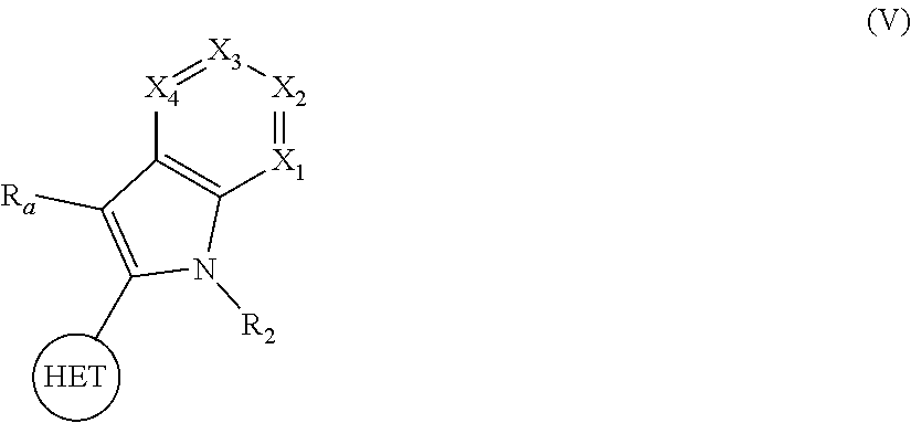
[X4]1=[X3][X2]=[X1]C2=C1C([Ra])=C(C)N2[R2]
